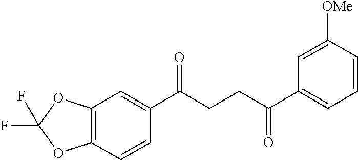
C12=C(C=CC(C(CCC(C3=CC=CC([OMe])=C3)=O)=O)=C1)OC(F)(F)O2
